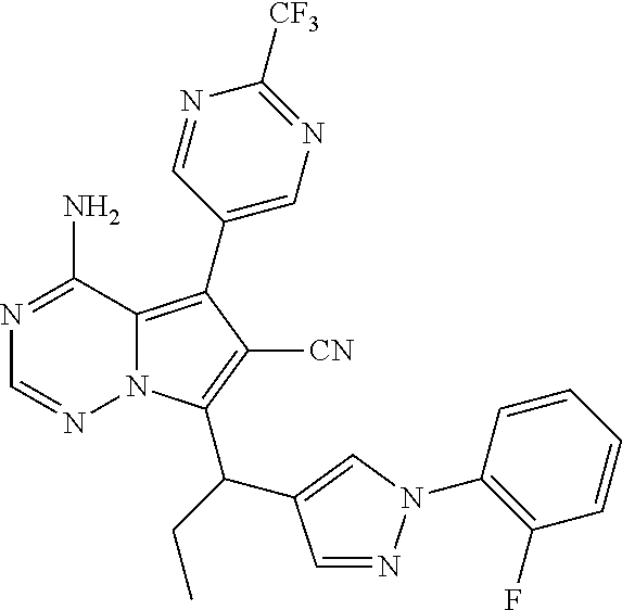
N1=C(N)C2=C(C3=CN=C([CF3])N=C3)C([CN])=C(C(CC)C3=CN(C4=C(F)C=CC=C4)N=C3)N2N=C1
